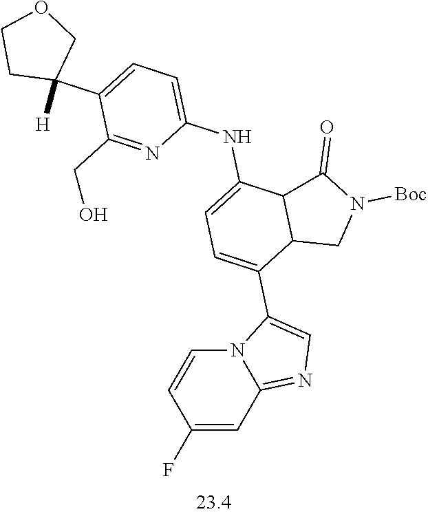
N12C=CC(F)=CC1=NC=C2C1=CC=C(NC2=CC=C(C3([H])COCC3)C(CO)=N2)C2C1CN([Boc])C2=O
